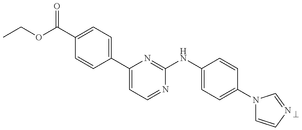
C1(C(OCC)=O)=CC=C(C2=CC=NC(NC3=CC=C(N4C=CN=C4)C=C3)=N2)C=C1
